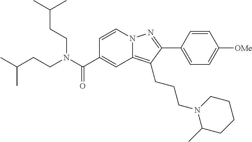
C1=CN2C(=C(CCCN3C(C)CCCC3)C(C3=CC=C([OMe])C=C3)=N2)C=C1C(N(CCC(C)C)CCC(C)C)=O
